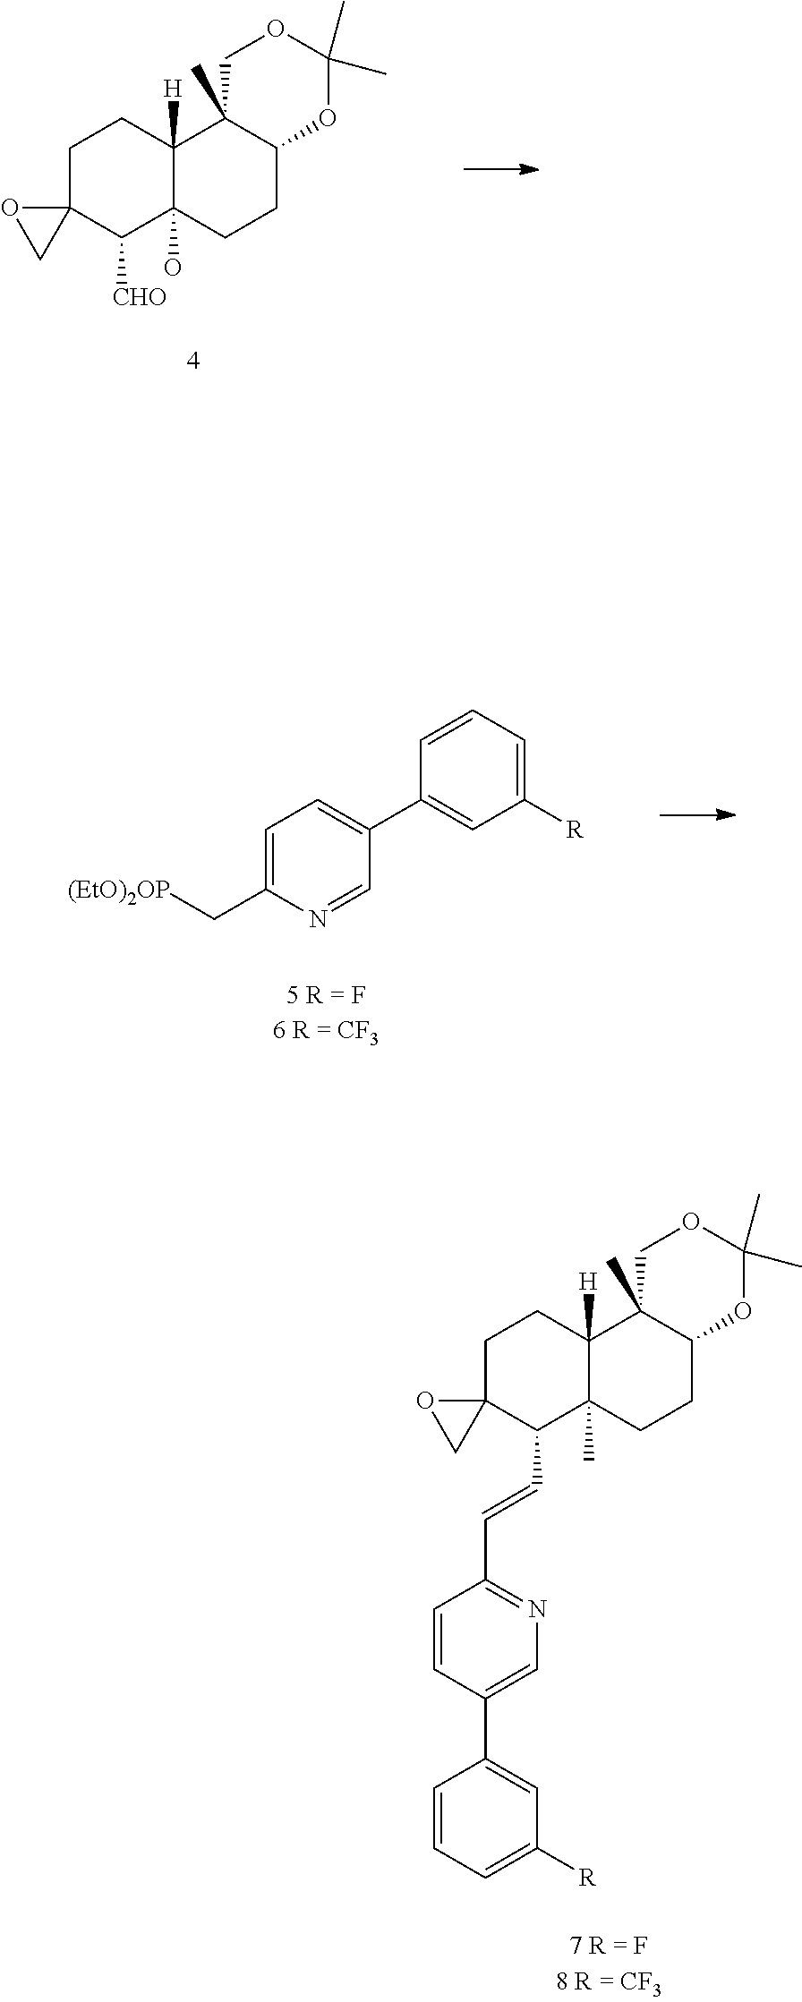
C1C2(C([CHO])C3(O)C([H])(C1)C1(C)C(CC3)OC(C)(C)OC1)OC2.C1=C(C[(EtO)2OP])N=CC(C2=CC([R])=CC=C2)=C1.C1C2(C(C=CC3=NC=C(C4=CC([R])=CC=C4)C=C3)C3(C)C([H])(C1)C1(C)C(CC3)OC(C)(C)OC1)OC2
